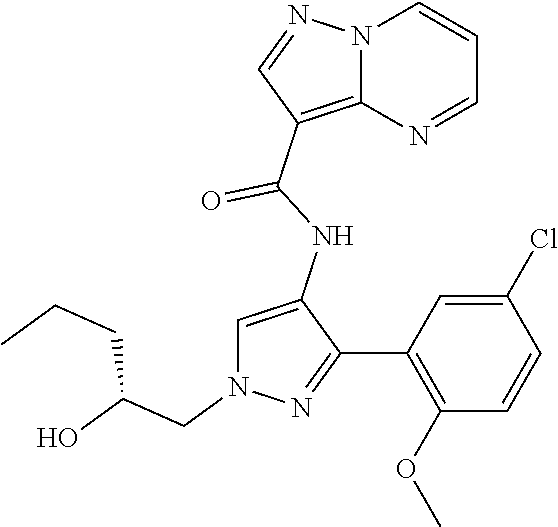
N12C(=C(C(NC3=CN(CC(O)CCC)N=C3C3=C(OC)C=CC(Cl)=C3)=O)C=N1)N=CC=C2
